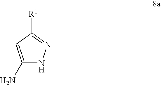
C1(N)=CC([R1])=NN1
